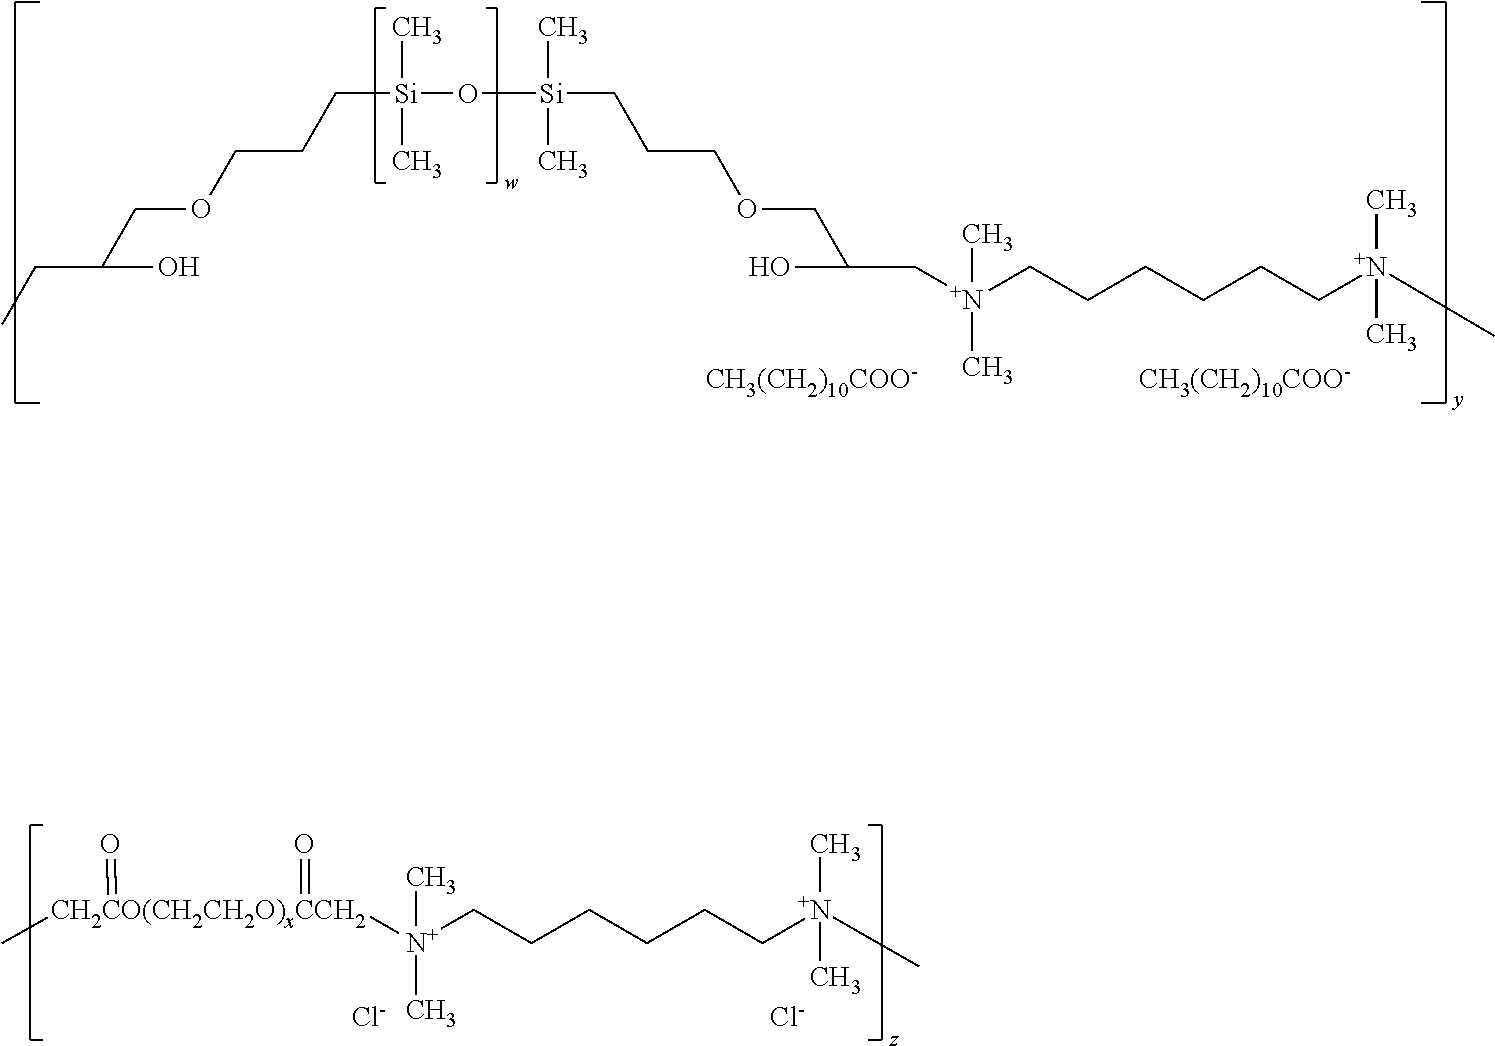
CCC(O)COCCC[Si](C)(C)O[Si](C)(C)CCCOCC(O)C[N+](C)(CCCCCC[N+](C)(C)C)C.[CH3(CH2)10COO-].[CH3(CH2)10COO-].[CH2CO(CH2CH2O)xCCH2]([N+](CCCCCC[N+](C)(C)C)(C)C)(C)(=O)=O.[Cl-].[Cl-]
